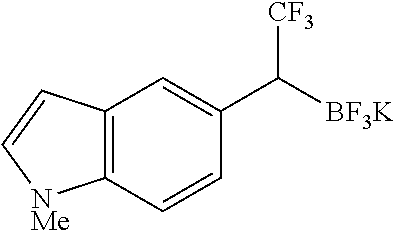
C([BF3K])([CF3])C1=CC2=C(C=C1)[NMe]C=C2
